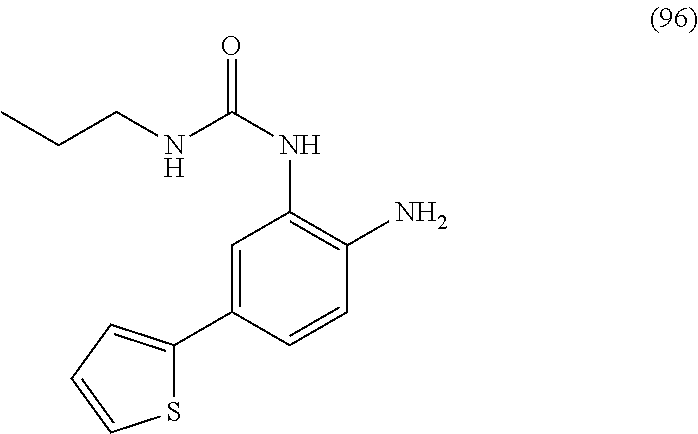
O=C(NC1=C(N)C=CC(C2=CC=CS2)=C1)NCCC
